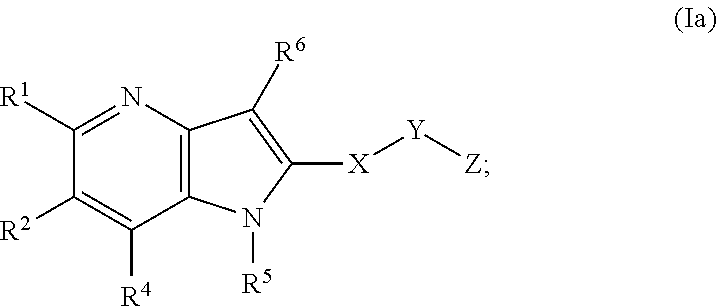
C12=C(N=C([R1])C([R2])=C1[R4])C([R6])=C([X][Y][Z])N2[R5]
